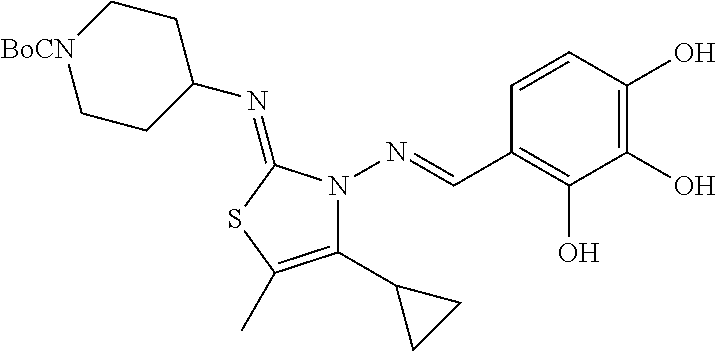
C1=CC(O)=C(O)C(O)=C1C=NN1C(C2CC2)=C(C)SC1=NC1CC[BoCN]CC1
